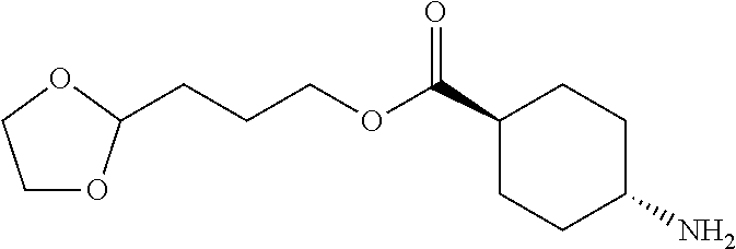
C1OC(CCCOC(C2CCC(N)CC2)=O)OC1
